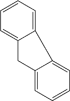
C1=CC=C2C(=C1)CC1=CC=CC=C21
